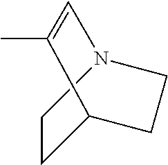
C1CC2CCN1C=C2C
